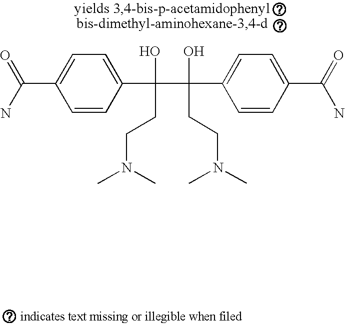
C1=CC(C(O)(C(O)(C2=CC=C(C(=O)N)C=C2)CCN(C)C)CCN(C)C)=CC=C1C(N)=O
